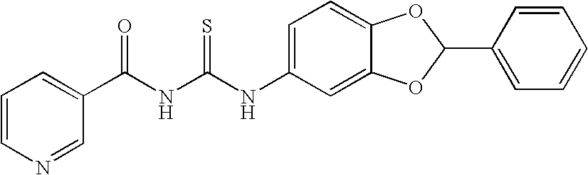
C1(C(NC(NC2=CC=C3C(=C2)OC(C2=CC=CC=C2)O3)=S)=O)=CC=CN=C1
